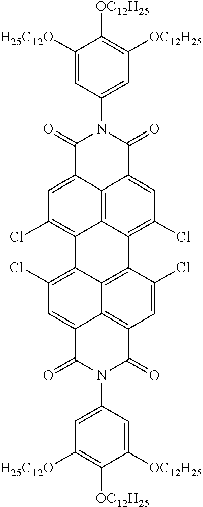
C1([H25C12O])=CC(N2C(=O)C3=CC(Cl)=C4C5=C3C(=CC(Cl)=C5C3=C5C4=C(Cl)C=C4C5=C(C=C3Cl)C(=O)N(C3=CC([H25C12O])=C([OC12H25])C([OC12H25])=C3)C4=O)C2=O)=CC([OC12H25])=C1[OC12H25]
